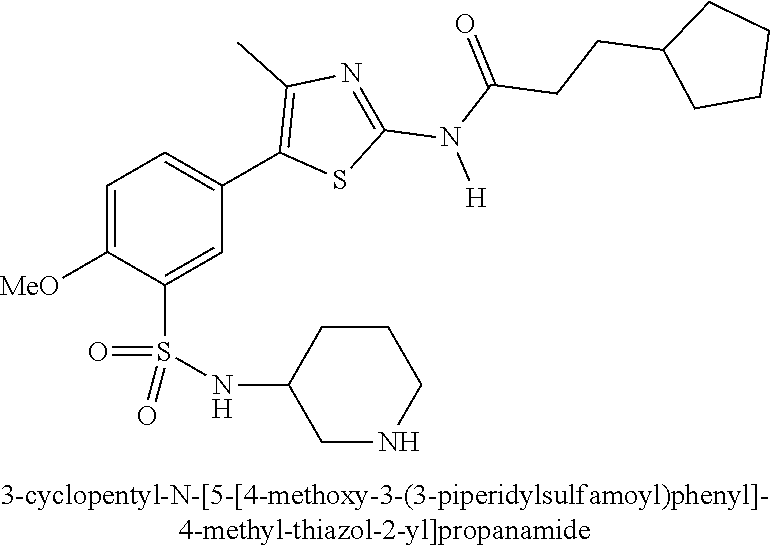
C1=C([OMe])C(S(NC2CNCCC2)(=O)=O)=CC(C2=C(C)N=C(N(C(CCC3CCCC3)=O)[H])S2)=C1
